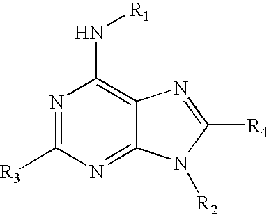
N1=C([R3])N=C2C(=C1N[R1])N=C([R4])N2[R2]
